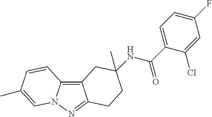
C12=C3N(N=C1CCC(C)(NC(C1=CC=C(F)C=C1Cl)=O)C2)C=C(C)C=C3
